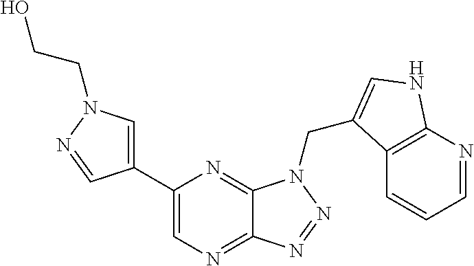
C1=C(C2=CN=C3C(=N2)N(CC2=CNC4=C2C=CC=N4)N=N3)C=NN1CCO
